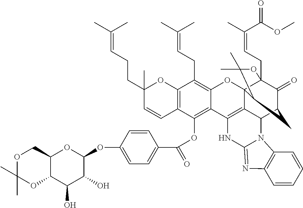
C12=C(C=CC(CCC=C(C)C)(C)O1)C(OC(C1=CC=C(OC3OC4C(C(O)C3O)OC(C)(C)OC4)C=C1)=O)=C1C(=C2CC=C(C)C)OC23C4(CC=C(C)C(OC)=O)C(=O)C(CC2C(C)(C)O4)C2C3=C1NC1=NC3=C(C=CC=C3)N21
